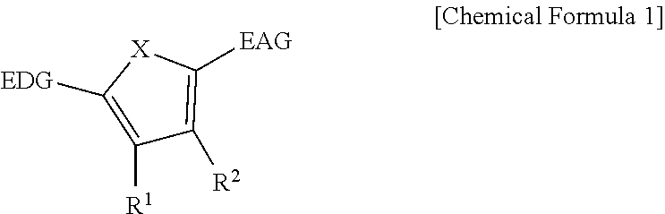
C1([R1])=C([EDG])[X]C([EAG])=C1[R2]
